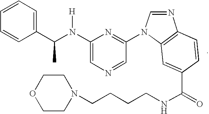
C1(N(C(C2=CC=CC=C2)C)[H])=CN=CC(N2C=NC3=C2C=C(C(=O)NCCCCN2CCOCC2)C=C3)=N1
